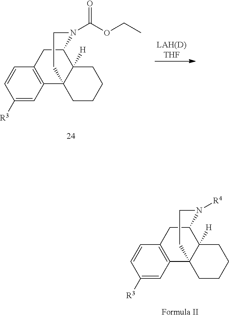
C12=C(C=CC([R3])=C1)CC1C3([H])C2(CCCC3)CCN1C(OCC)=O.[LAH(D)THF].C12=C(C=CC([R3])=C1)CC1C3([H])C2(CCCC3)CCN1[R4]
